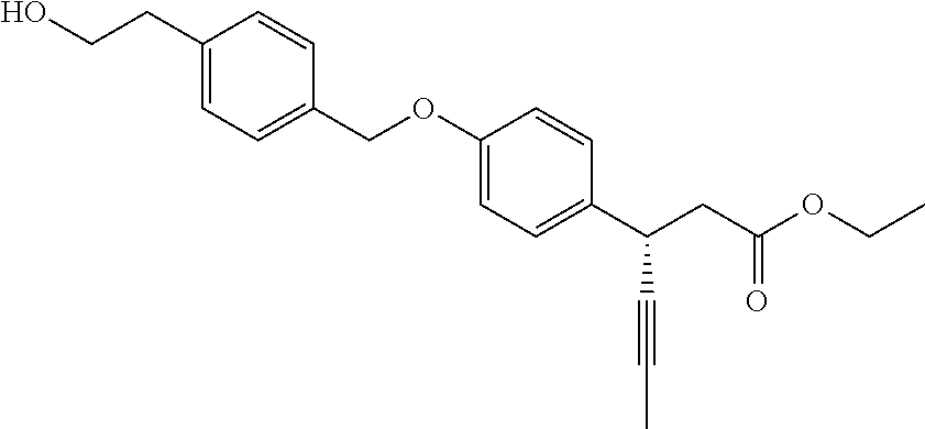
C1(CCO)=CC=C(COC2=CC=C(C(CC(OCC)=O)C#CC)C=C2)C=C1
